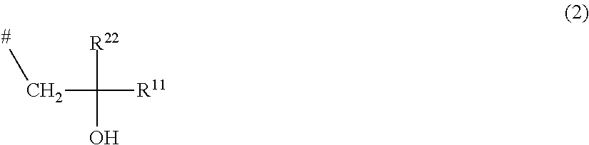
C(CC)([R22])(O)[R11]
